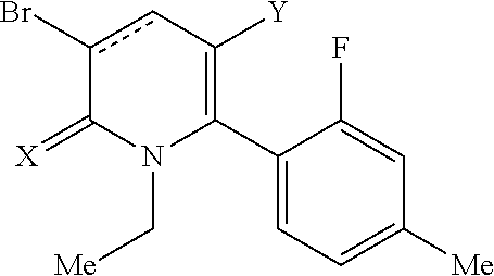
C1(C2=C([Y])cc(Br)C(=[X])N2C[Me])=CC=C([Me])C=C1F
